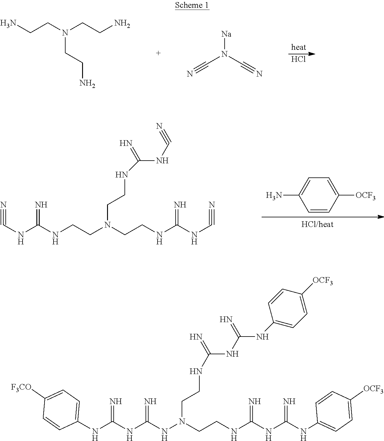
Cl.NCCN(CCN)CCN.C(N(C#N)[Na])#N.C(NC(NCCN(CCNC(NC#N)=N)CCNC(=N)NC#N)=N)#N.C1=CC([OCF3])=CC=C1N.C1(NC(NC(NN(CCNC(NC(NC2=CC=C([OCF3])C=C2)=N)=N)CCNC(=N)NC(=N)NC2=CC=C([OCF3])C=C2)=N)=N)=CC=C([F3CO])C=C1
